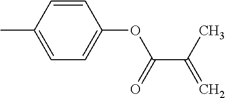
C1(OC(=O)C(C)=C)=CC=C(C)C=C1
